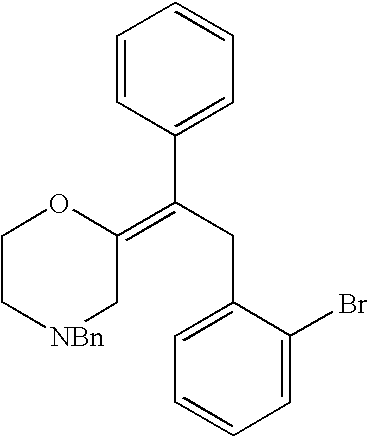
C1C[NBn]CC(=C(C2=CC=CC=C2)CC2=CC=CC=C2Br)O1
